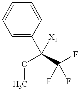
C1=C(C(OC)(C(F)(F)F)[X1])C=CC=C1
